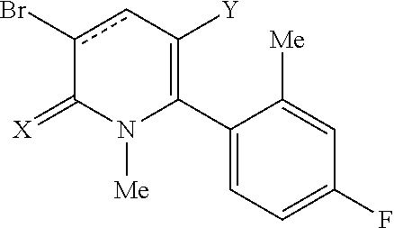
C1(C2=C([Y])cc(Br)C(=[X])N2[Me])=CC=C(F)C=C1[Me]
